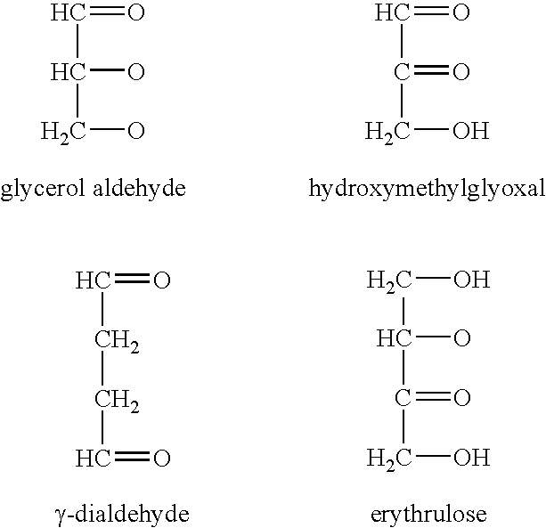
C(=O)C(CO)O.C(=O)C(CO)=O.C(O)(C(CO)=O)CO.C(=O)CCC=O
